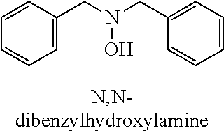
C1=C(CN(CC2=CC=CC=C2)O)C=CC=C1
